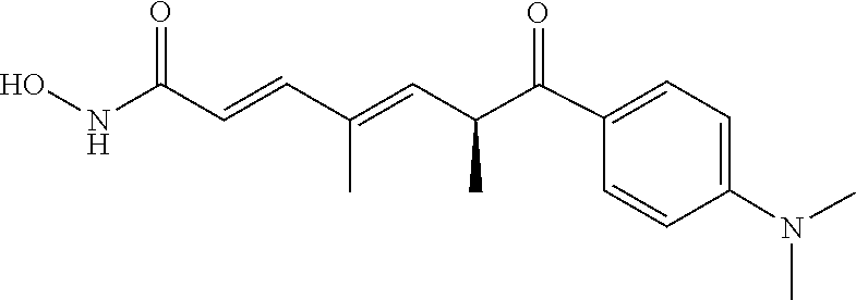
N(C)(C)C1=CC=C(C(C(C=C(C=CC(NO)=O)C)C)=O)C=C1
